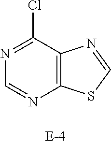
N1=C(Cl)C2=C(N=C1)SC=N2
